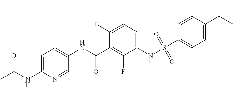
C1=C(NC(C)=O)N=CC(NC(C2=C(F)C(NS(C3=CC=C(C(C)C)C=C3)(=O)=O)=CC=C2F)=O)=C1
